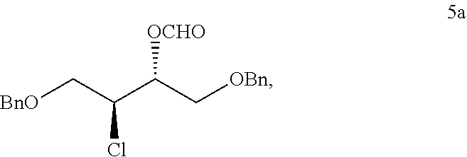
[BnO]CC(C(C[OBn])[OCHO])Cl
